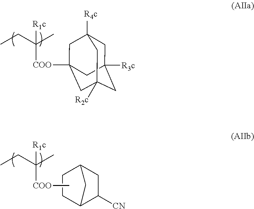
CCC(C)([COO]C12CC3([R4c])CC([R3c])(CC([R2c])(C1)C3)C2)[R1c].CCC(C)([COO]C)[R1c].C1CC2C([CN])CC1C2
